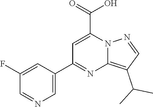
C1=C(C2=NC3=C(C(C)C)C=NN3C(C(O)=O)=C2)C=C(F)C=N1
